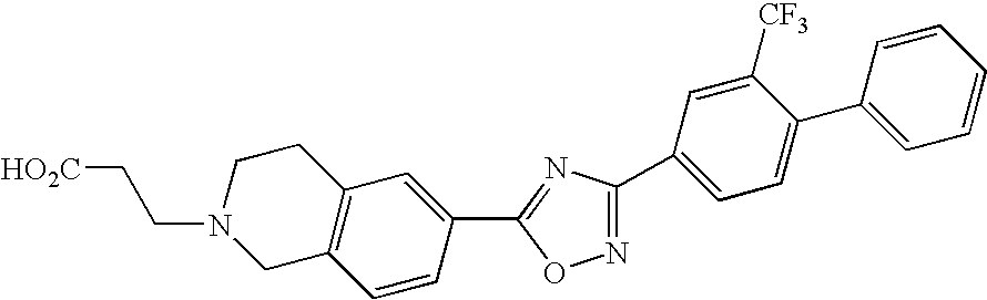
C1C2=C(CCN1CC[HO2C])C=C(C1=NC(C3=CC=C(C4=CC=CC=C4)C([CF3])=C3)=NO1)C=C2
